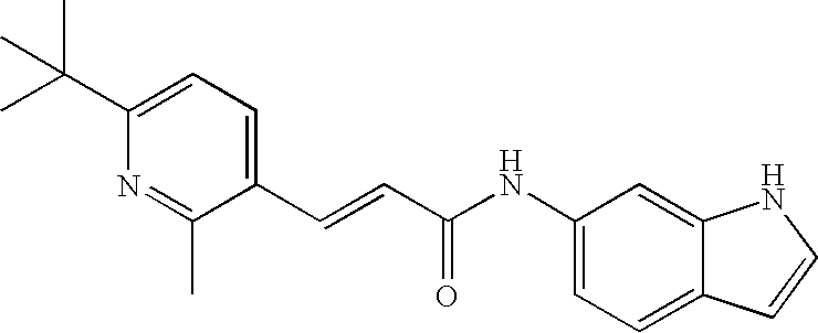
C(C1=CC=C(C(C)(C)C)N=C1C)=CC(NC1=CC=C2C(=C1)NC=C2)=O
